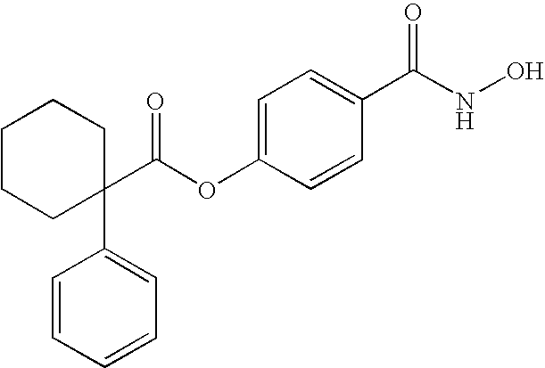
C1=C(OC(C2(C3=CC=CC=C3)CCCCC2)=O)C=CC(C(NO)=O)=C1
